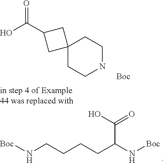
[Boc]NCCCCC(N[Boc])C(=O)O.C12(CCNCC1)CC(C(O)=O)C2.[Boc]
